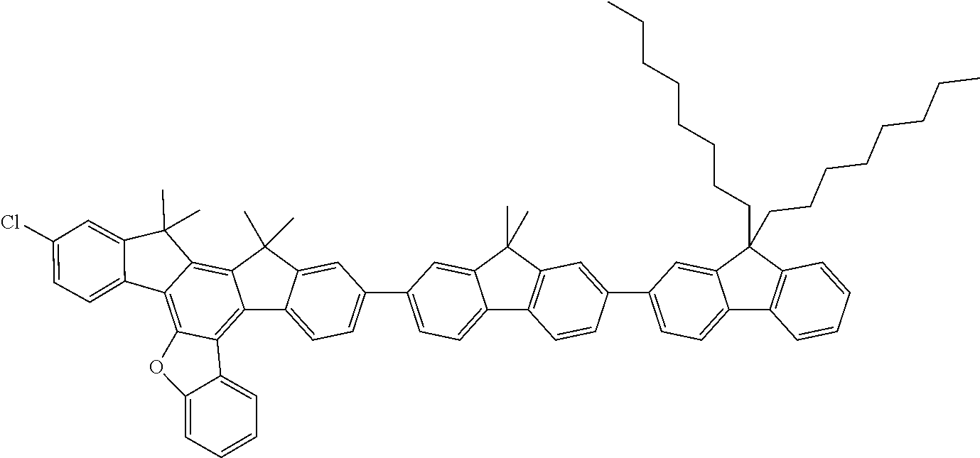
C12=CC=C(C3=CC4=C(C5=CC=C(C6=CC=C7C8=C9C(=C%10C(=C8C(C)(C)C7=C6)C(C)(C)C6=CC(Cl)=CC=C%106)OC6=CC=CC=C96)C=C5C4(C)C)C=C3)C=C1C(CCCCCCCC)(CCCCCCCC)C1=C2C=CC=C1
